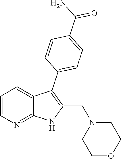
C1=CN=C2C(=C1)C(C1=CC=C(C(N)=O)C=C1)=C(CN1CCOCC1)N2
